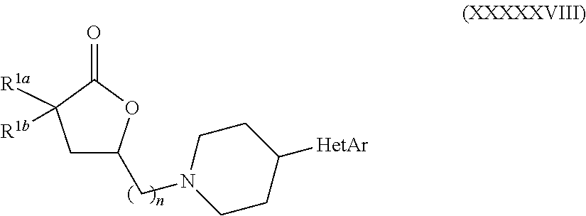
C1C(CN2CCC([HetAr])CC2)OC(=O)C1([R1a])[R1b]
